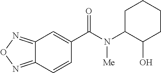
C1C(N([Me])C(=O)C2=CC3=NON=C3C=C2)C(O)CCC1
